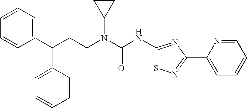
C1(C(CCN(C(NC2=NC(C3=CC=CC=N3)=NS2)=O)C2CC2)C2=CC=CC=C2)=CC=CC=C1
